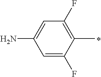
C1=C(F)C(C)=C(F)C=C1N
